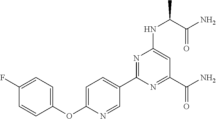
C1(C2=NC(NC(C(=O)N)C)=CC(C(N)=O)=N2)=CC=C(OC2=CC=C(F)C=C2)N=C1
